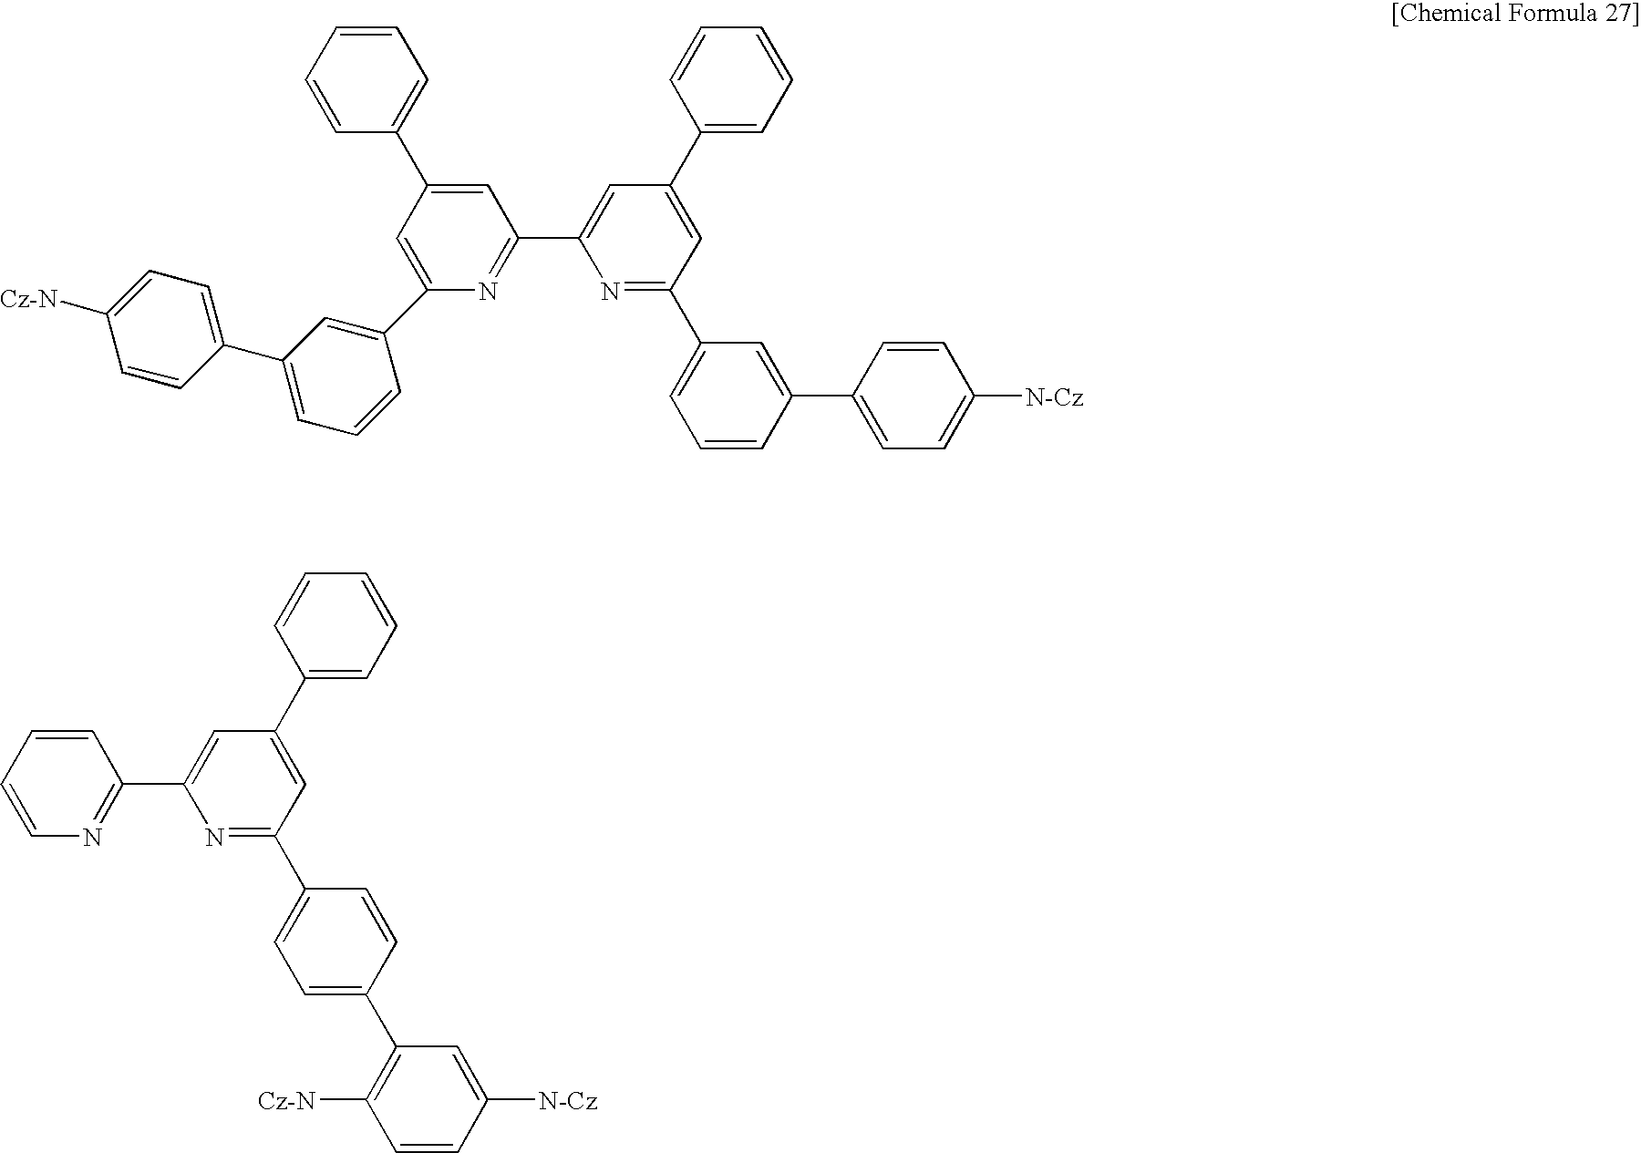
C1=C(C2=CC(C3=CC=C([Cz-N])C=C3)=CC=C2)N=C(C2=CC(C3=CC=CC=C3)=CC(C3=CC=CC(C4=CC=C([N-Cz])C=C4)=C3)=N2)C=C1C1=CC=CC=C1.C1=CN=C(C2=CC(C3=CC=CC=C3)=CC(C3=CC=C(C4=C([Cz-N])C=CC([N-Cz])=C4)C=C3)=N2)C=C1
